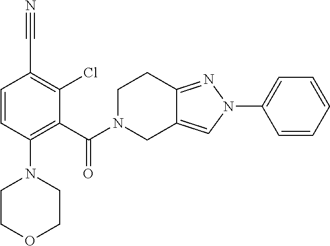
C1(N2N=C3C(=C2)CN(C(=O)C2=C(N4CCOCC4)C=CC(C#N)=C2Cl)CC3)=CC=CC=C1
